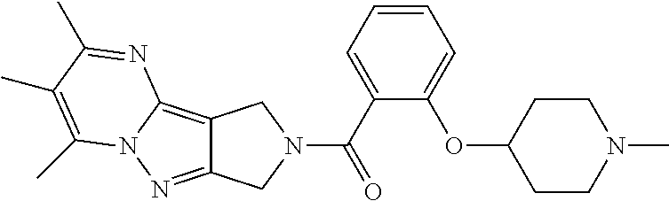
C12=C3N(N=C1CN(C(C1=CC=CC=C1OC1CCN(C)CC1)=O)C2)C(C)=C(C)C(C)=N3
